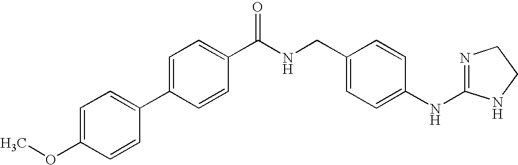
C1=C(C2=CC=C(OC)C=C2)C=CC(C(NCC2=CC=C(NC3=NCCN3)C=C2)=O)=C1
